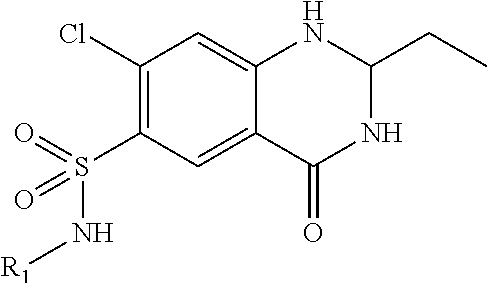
C1(CC)NC2=CC(Cl)=C(S(=O)(N[R1])=O)C=C2C(=O)N1
